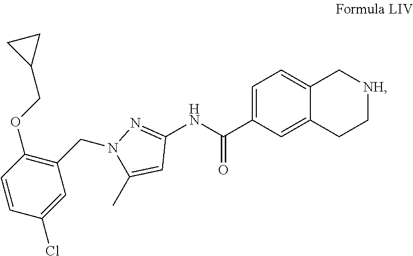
C1=C(C(NC2=NN(CC3=C(OCC4CC4)C=CC(Cl)=C3)C(C)=C2)=O)C=C2C(=C1)C[NH]CC2
